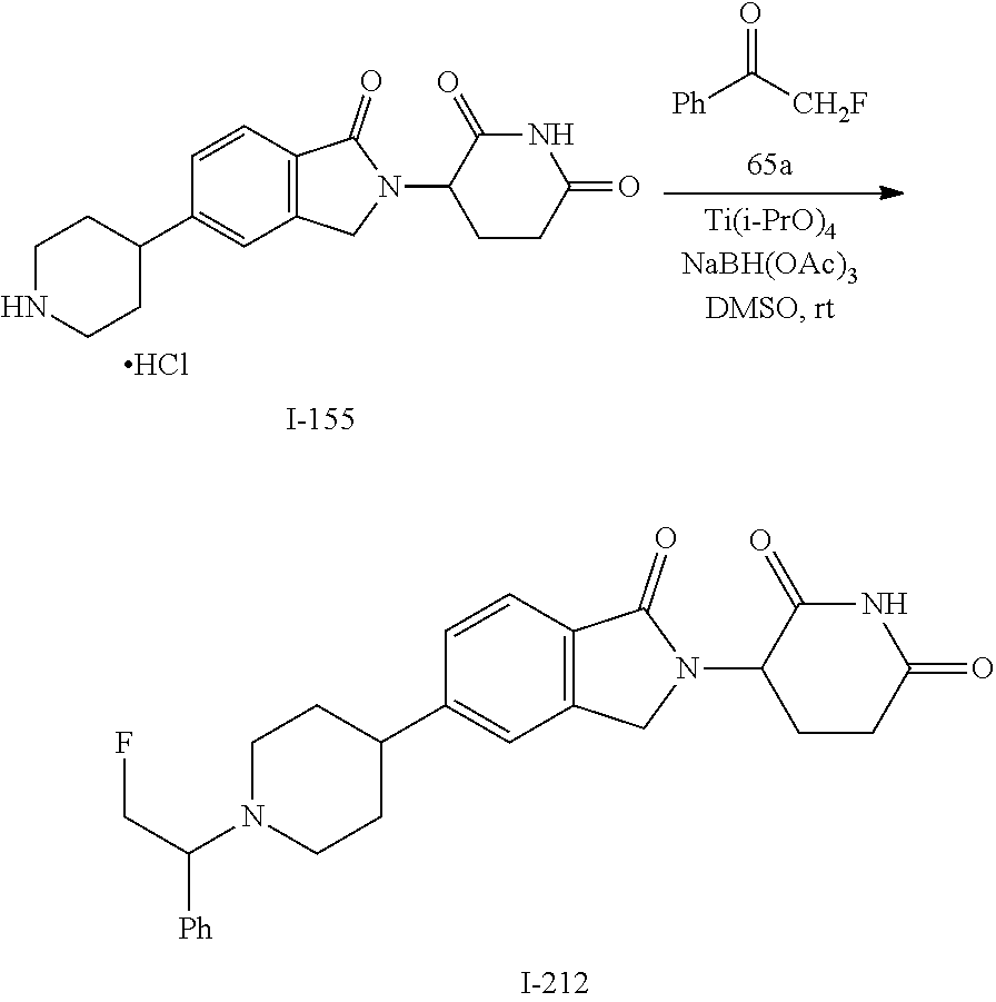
C1N(C(CF)[Ph])CCC(C2=CC3=C(C=C2)C(=O)N(C2CCC(=O)NC2=O)C3)C1.[Ph]C(=O)[CH2F].C1NCCC(C2=CC3=C(C=C2)C(=O)N(C2CCC(=O)NC2=O)C3)C1.Cl
